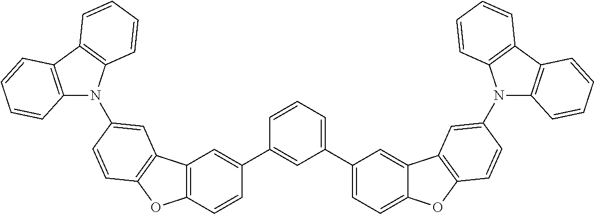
C1(C2=CC=C3C(=C2)C2=C(O3)C=CC(N3C4=C(C5=C3C=CC=C5)C=CC=C4)=C2)=CC=CC(C2=CC3=C(C=C2)OC2=C3C=C(N3C4=C(C5=C3C=CC=C5)C=CC=C4)C=C2)=C1
